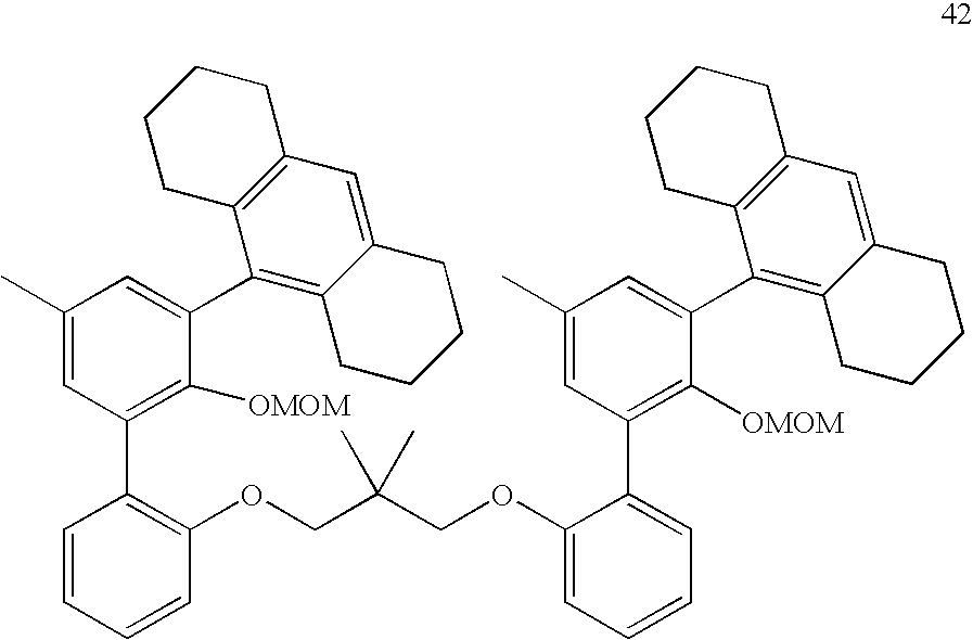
C1(C)=CC(C2=C(OCC(COC3=CC=CC=C3C3=C([OMOM])C(C4=C5C(=CC6=C4CCCC6)CCCC5)=CC(C)=C3)(C)C)C=CC=C2)=C([OMOM])C(C2=C3C(=CC4=C2CCCC4)CCCC3)=C1
